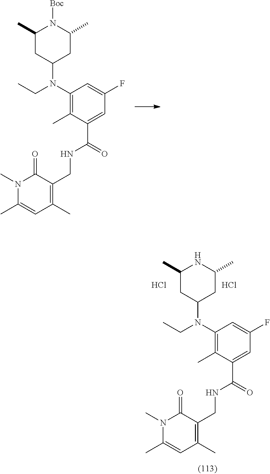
C1(N(CC)C2CC(C)N([Boc])C(C)C2)=C(C)C(C(=O)NCC2=C(C)C=C(C)N(C)C2=O)=CC(F)=C1.C1(N(CC)C2CC(C)NC(C)C2)=C(C)C(C(=O)NCC2=C(C)C=C(C)N(C)C2=O)=CC(F)=C1.Cl.Cl
